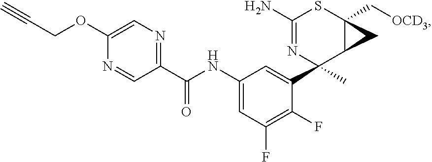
C#CCOC1=CN=C(C(NC2=CC(F)=C(F)C(C3(C)C4C(C[OCD3])(SC(N)=N3)C4)=C2)=O)C=N1
